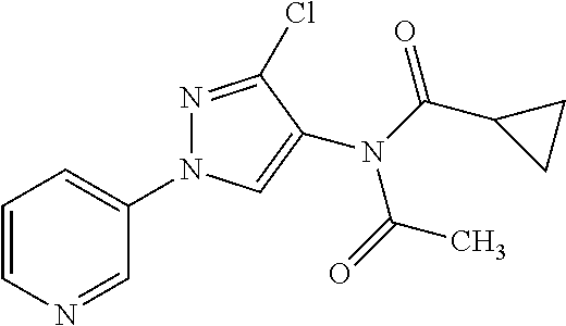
C1=CN=CC(N2N=C(Cl)C(N(C(=O)C3CC3)C(=O)C)=C2)=C1
